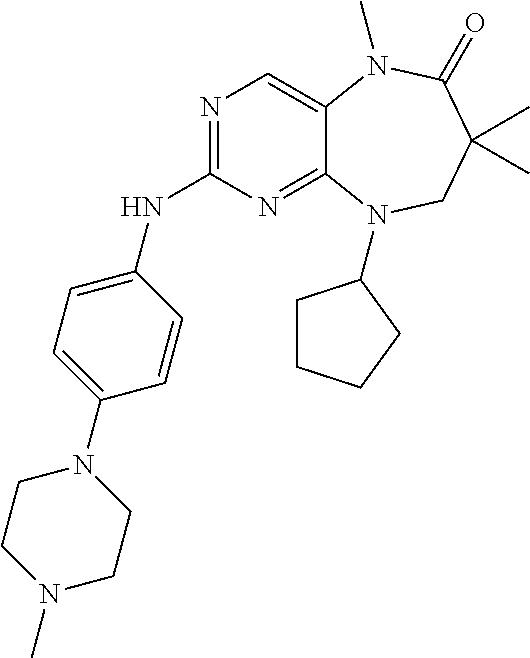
N1=C(NC2=CC=C(N3CCN(C)CC3)C=C2)N=C2C(=C1)N(C)C(=O)C(C)(C)CN2C1CCCC1
